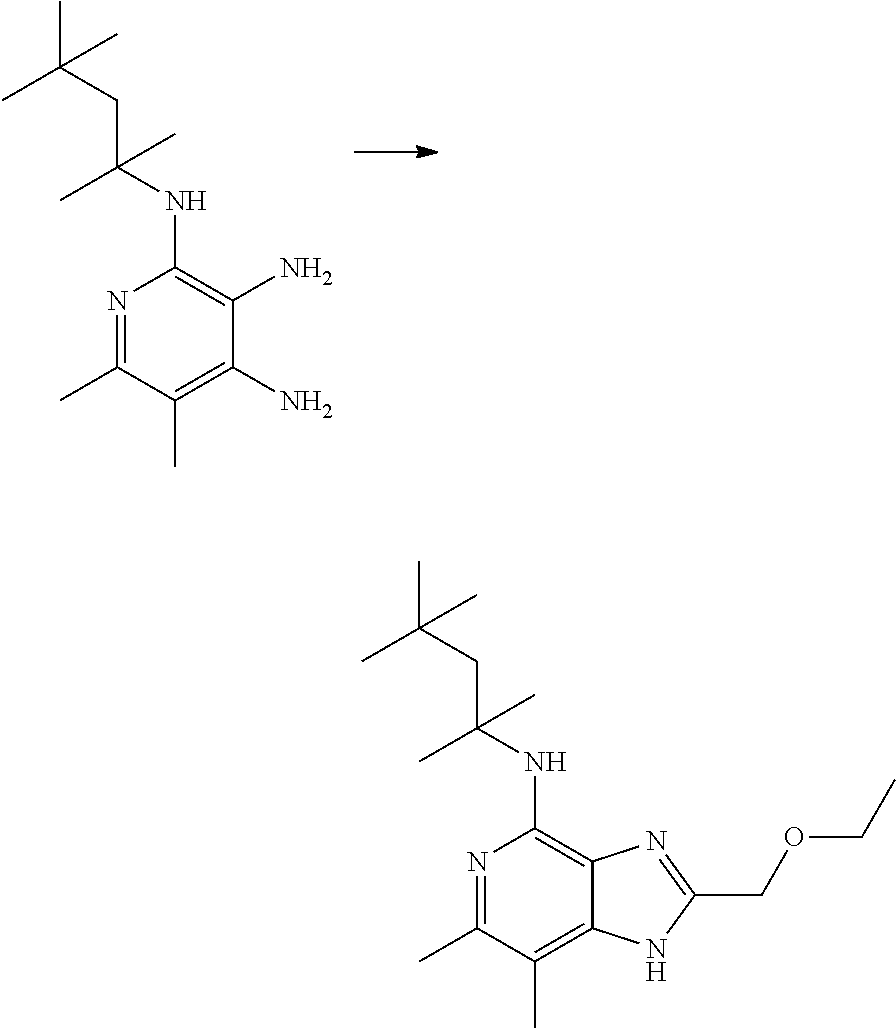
C1(N)=C(C)C(C)=NC(NC(CC(C)(C)C)(C)C)=C1N.C12=C(C)C(C)=NC(NC(CC(C)(C)C)(C)C)=C1N=C(COCC)N2
